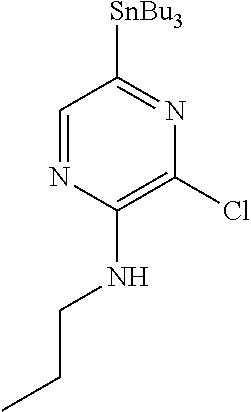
C1=NC(NCCC)=C(Cl)N=C1[SnBu3]
